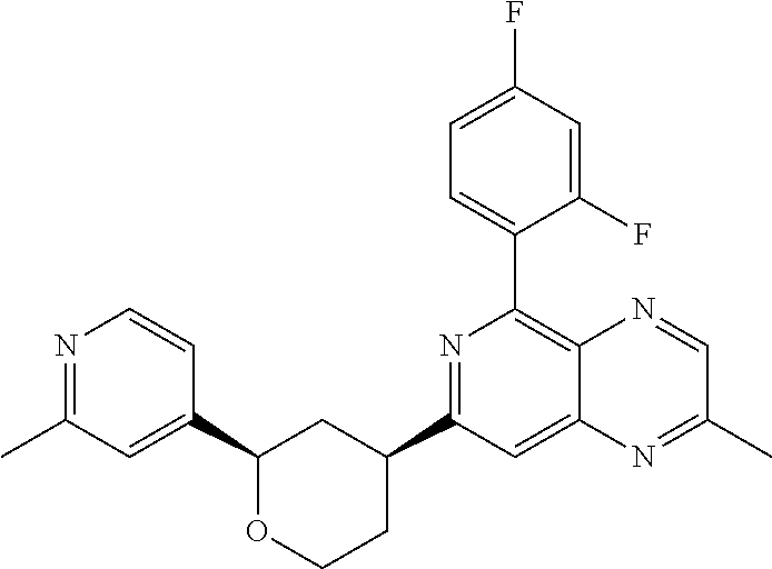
C1(C2=C3C(=CC(C4CCOC(C5=CC(C)=NC=C5)C4)=N2)N=C(C)C=N3)=CC=C(F)C=C1F
